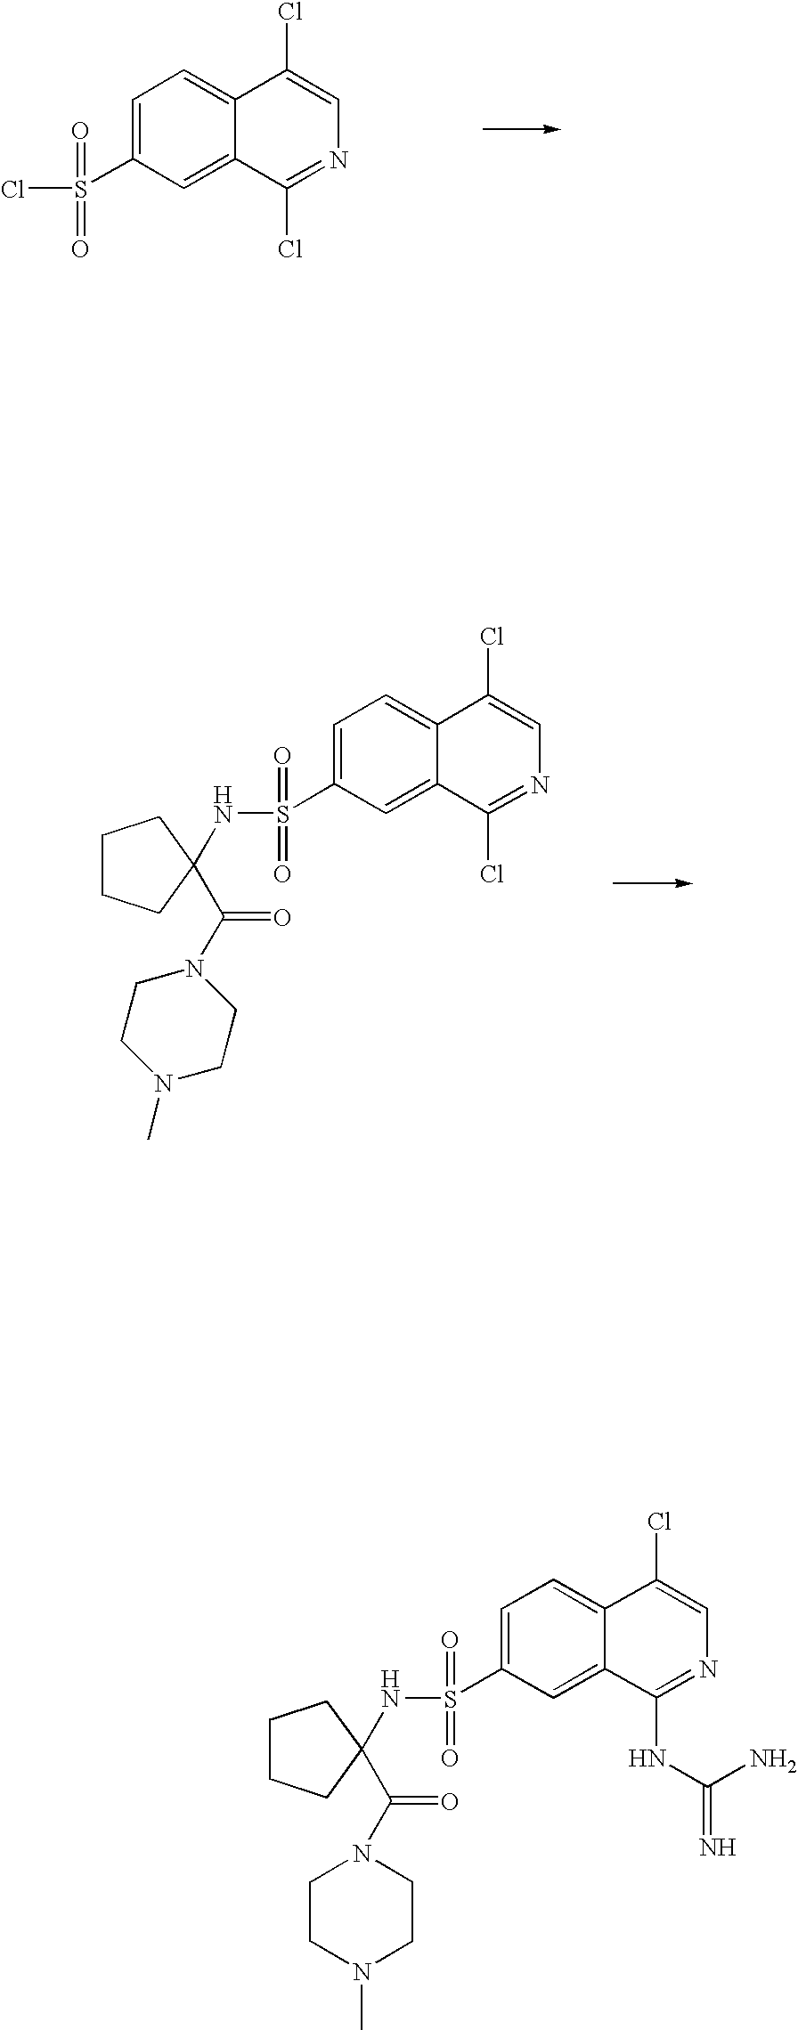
C1=C2C(=CC=C1S(Cl)(=O)=O)C(Cl)=CN=C2Cl.C1CCC(NS(=O)(=O)C2=CC=C3C(=C2)C(Cl)=NC=C3Cl)(C(=O)N2CCN(C)CC2)C1.C1CCC(NS(=O)(=O)C2=CC=C3C(=C2)C(NC(N)=N)=NC=C3Cl)(C(N2CCN(C)CC2)=O)C1
